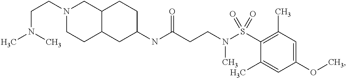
C12C(CC(NC(CCN(S(C3=C(C)C=C(OC)C=C3C)(=O)=O)C)=O)CC1)CCN(CCN(C)C)C2
